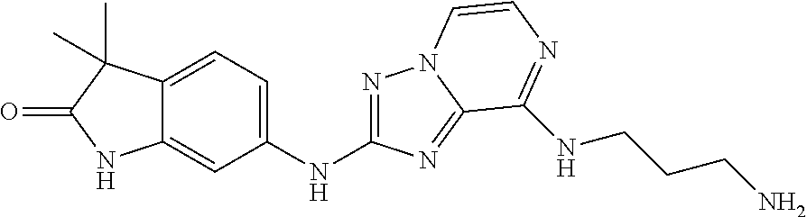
C12=CC(NC3=NN4C(=N3)C(NCCCN)=NC=C4)=CC=C1C(C)(C)C(=O)N2
